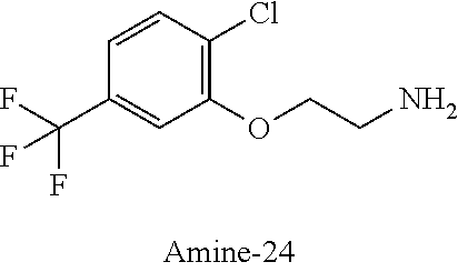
C1=CC(Cl)=C(OCCN)C=C1C(F)(F)F
